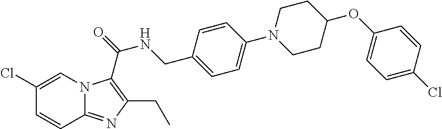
C1=CC2=NC(CC)=C(C(NCC3=CC=C(N4CCC(OC5=CC=C(Cl)C=C5)CC4)C=C3)=O)N2C=C1Cl
